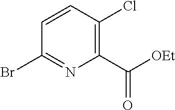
C1(Br)=NC(C([OEt])=O)=C(Cl)C=C1
